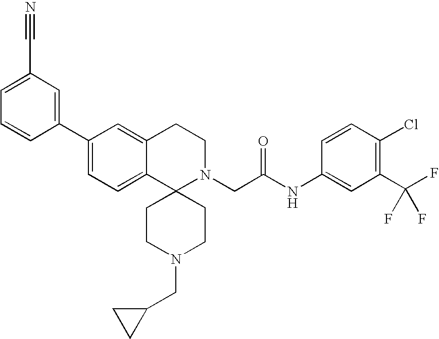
C1(C2=CC=C3C(=C2)CCN(CC(NC2=CC(C(F)(F)F)=C(Cl)C=C2)=O)C32CCN(CC3CC3)CC2)=CC(C#N)=CC=C1
